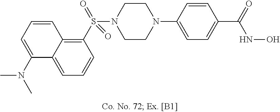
N1(C2=CC=C(C(=O)NO)C=C2)CCN(S(C2=C3C(=CC=C2)C(N(C)C)=CC=C3)(=O)=O)CC1
